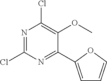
N1=C(Cl)N=C(C2=CC=CO2)C(OC)=C1Cl
